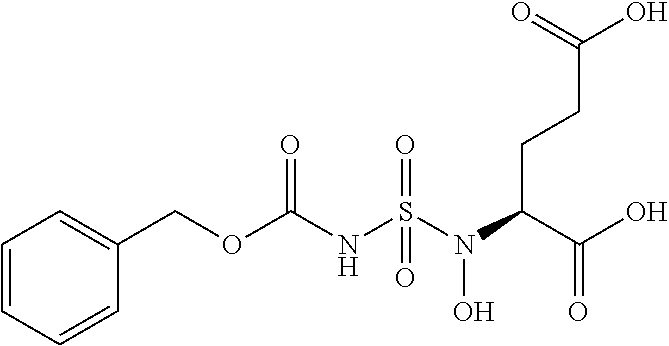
C1=CC=CC(COC(NS(N(C(C(O)=O)CCC(=O)O)O)(=O)=O)=O)=C1
